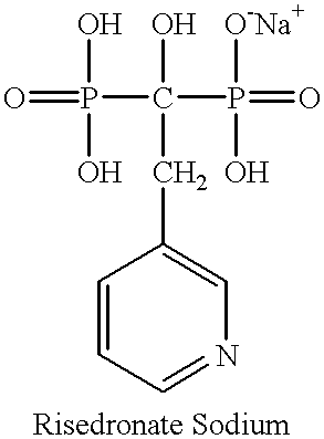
C1=CC=NC=C1CC(O)(P(=O)([O-Na+])O)P(=O)(O)O
